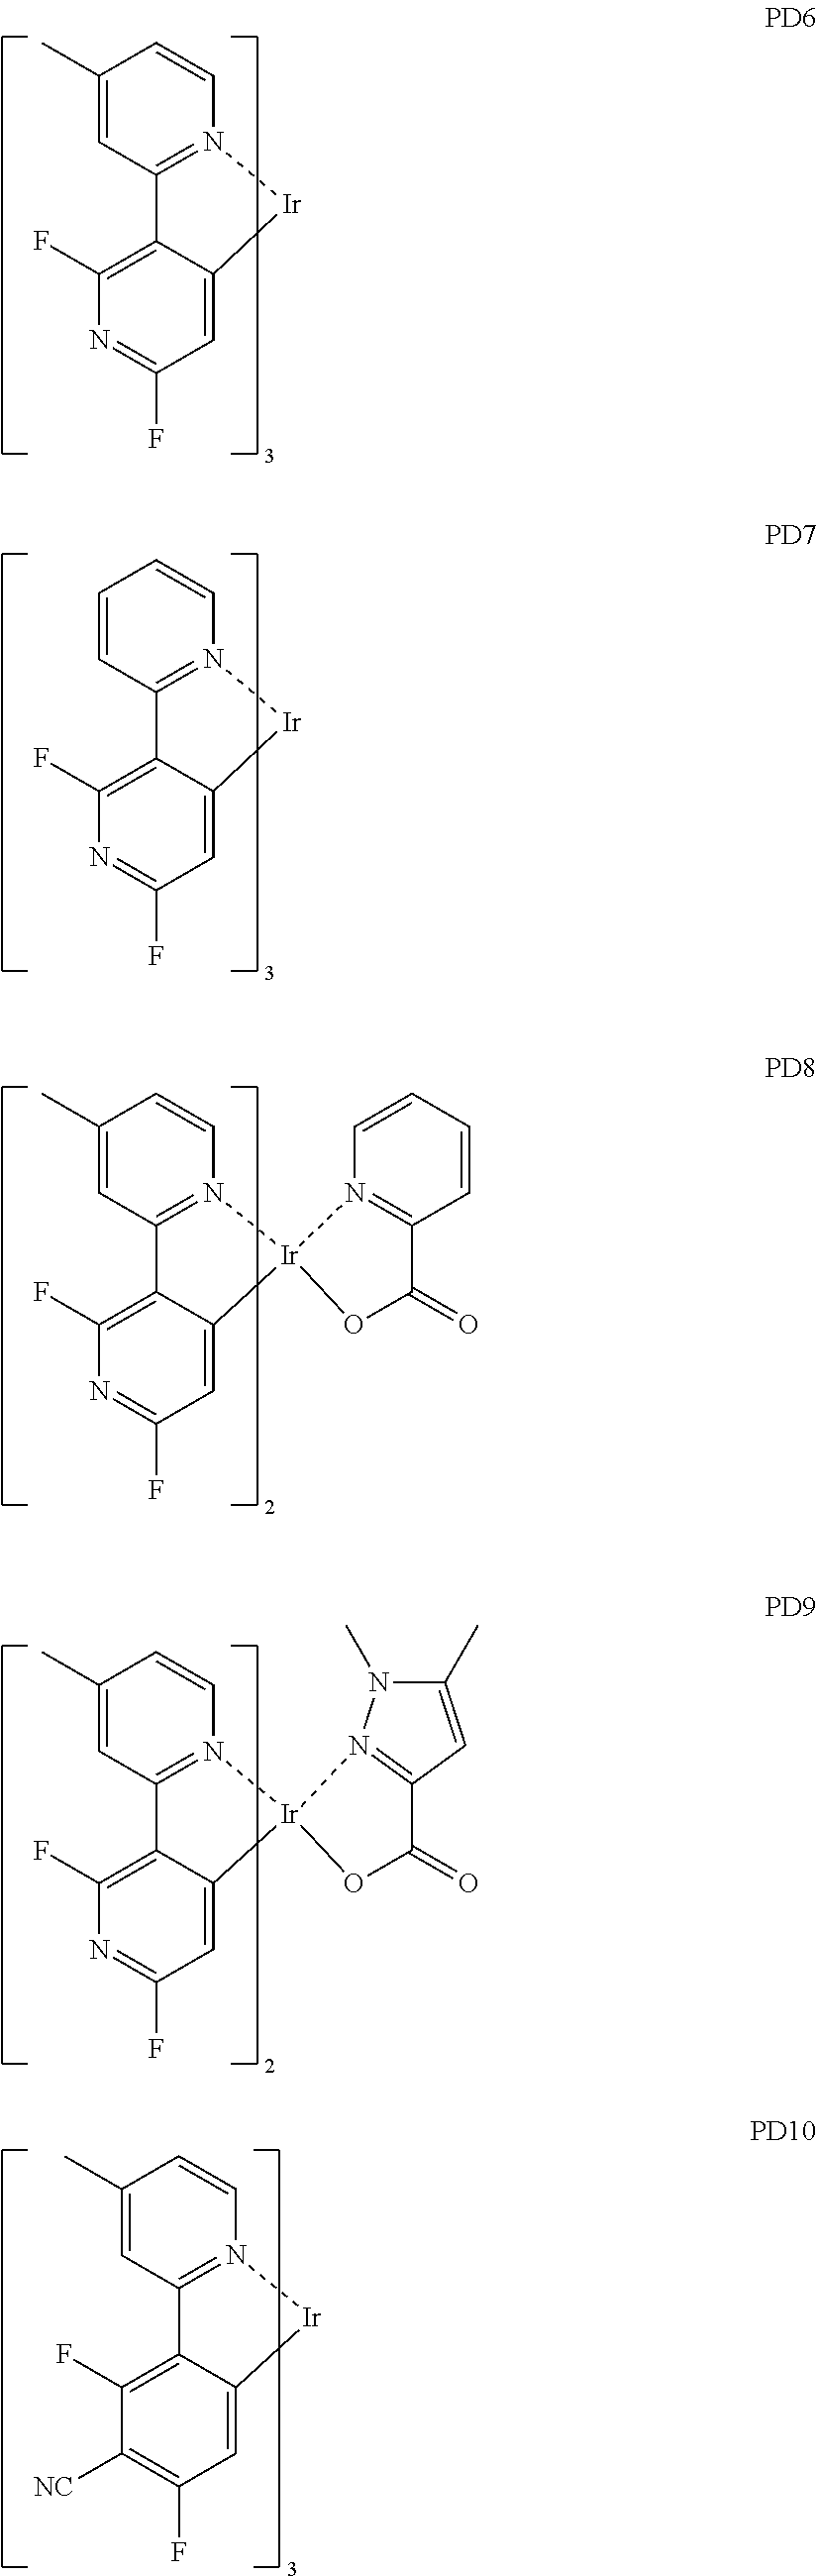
C1(C)=CC2=N(C=C1)[Ir]C1=CC(F)=NC(F)=C21.C1(C)=CC2=N(C=C1)[Ir]1(C3=CC(F)=NC(F)=C23)N2=C(C=CC=C2)C(=O)O1.C1(C)=CC2=N(C=C1)[Ir]1(C3=CC(F)=NC(F)=C23)OC(=O)C2=N1N(C)C(C)=C2.C1(C)=CC2=N(C=C1)[Ir]C1=CC(F)=C([NC])C(F)=C21.C1=CC2=N(C=C1)[Ir]C1=CC(F)=NC(F)=C21
